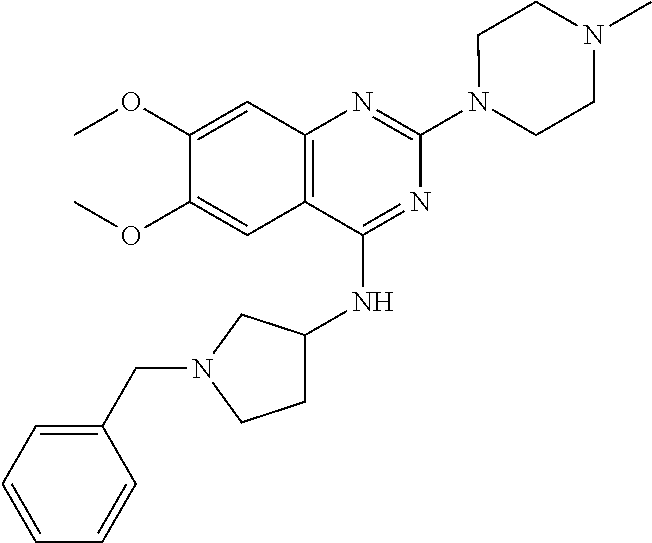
C12=C(C(NC3CCN(CC4=CC=CC=C4)C3)=NC(N3CCN(C)CC3)=N1)C=C(OC)C(OC)=C2
